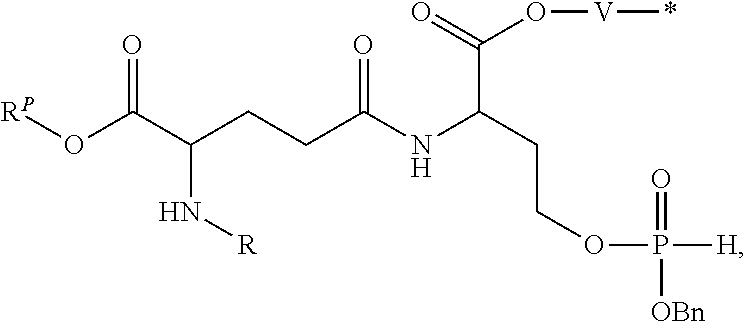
[RP]OC(C(CCC(NC(CCOP([H])(=O)[OBn])C(=O)O[V]*)=O)N[R])=O
